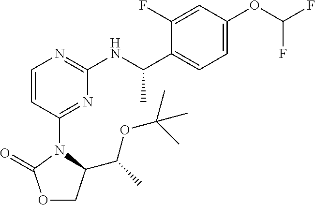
O1CC(C(C)OC(C)(C)C)N(C2=NC(NC(C3=CC=C(OC(F)F)C=C3F)C)=NC=C2)C1=O
